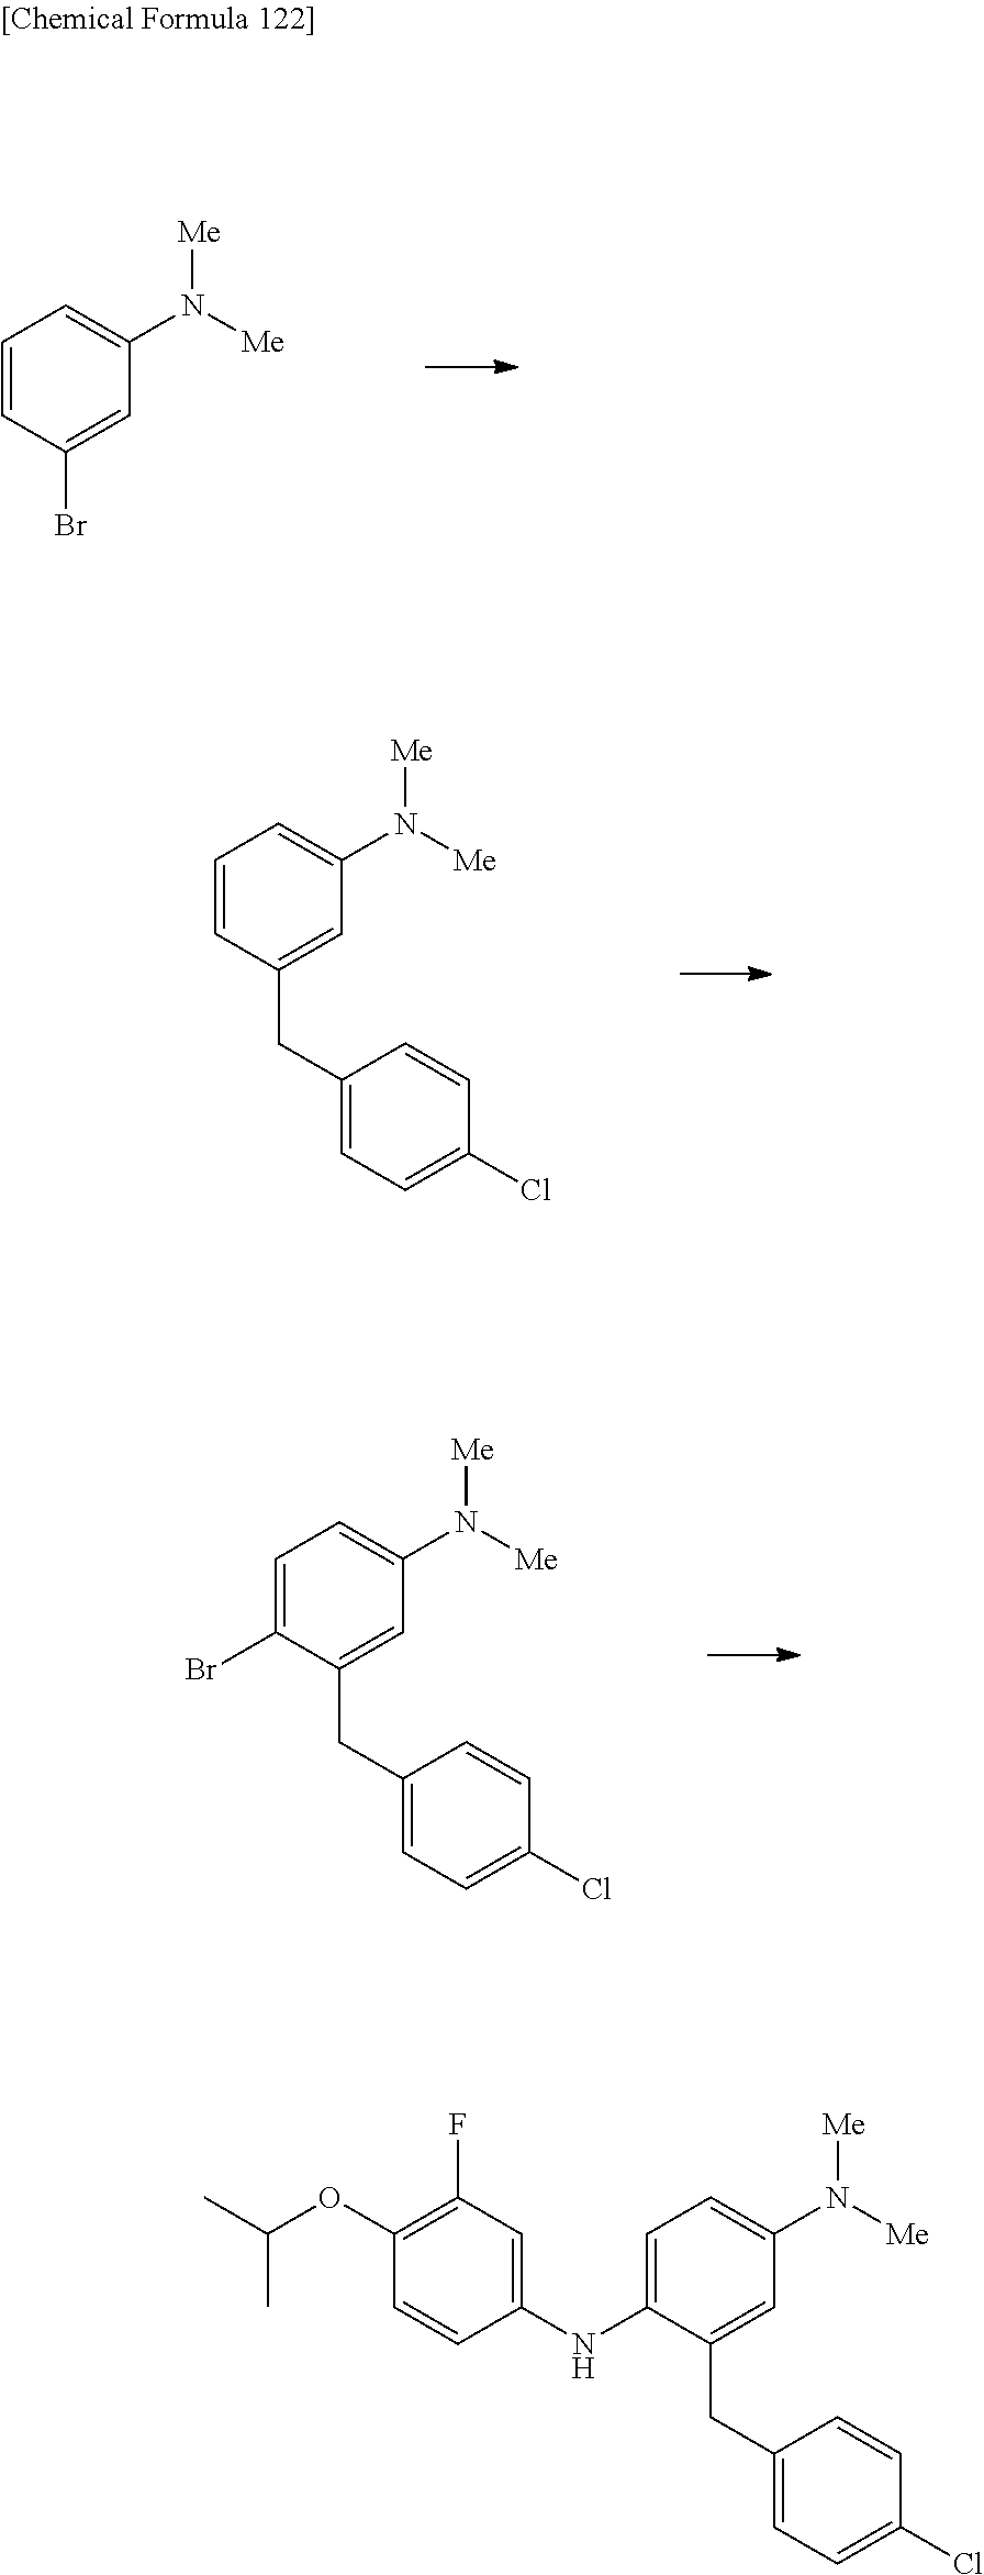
C1=CC(Br)=CC(N([Me])[Me])=C1.C1=CC(CC2=CC=C(Cl)C=C2)=CC(N([Me])[Me])=C1.C1=C(Br)C(CC2=CC=C(Cl)C=C2)=CC(N([Me])[Me])=C1.C1=C(NC2=CC(F)=C(OC(C)C)C=C2)C(CC2=CC=C(Cl)C=C2)=CC(N([Me])[Me])=C1
